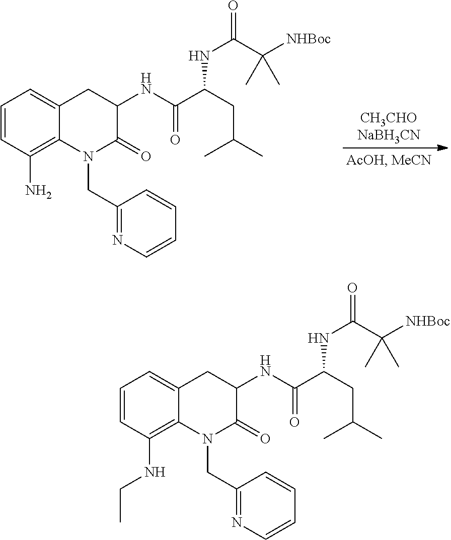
C1=CC(N)=C2C(=C1)CC(NC(C(CC(C)C)NC(=O)C([NHBoc])(C)C)=O)C(=O)N2CC1=NC=CC=C1.C1=CC(NCC)=C2C(=C1)CC(NC(C(CC(C)C)NC(=O)C([NHBoc])(C)C)=O)C(=O)N2CC1=NC=CC=C1
